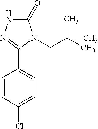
C1=CC(Cl)=CC=C1C1=NNC(=O)N1CC(C)(C)C
